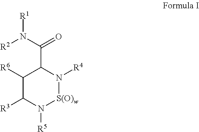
C1([R6])C([R3])N([R5])[S(O)w]N([R4])C1C(N([R2])[R1])=O
